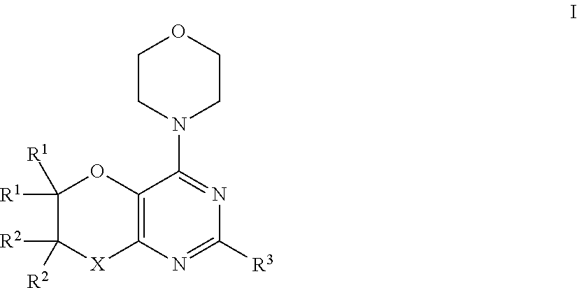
C12=C(N=C([R3])N=C1N1CCOCC1)[X]C([R2])([R2])C([R1])([R1])O2
